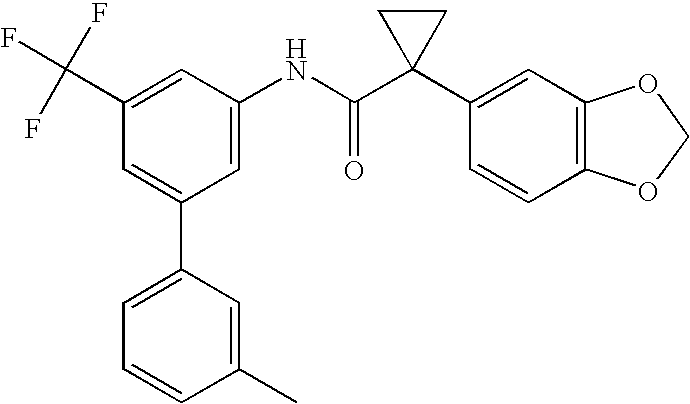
C1(C(F)(F)F)=CC(NC(C2(C3=CC4=C(C=C3)OCO4)CC2)=O)=CC(C2=CC=CC(C)=C2)=C1
